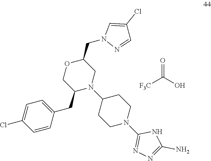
C1=CC(CC2N(C3CCN(C4=NN=C(N)N4)CC3)CC(CN3N=CC(Cl)=C3)OC2)=CC=C1Cl.[F3C]C(O)=O
